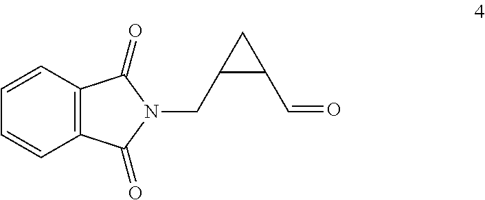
C1C(CN2C(=O)C3=C(C=CC=C3)C2=O)C1C=O
